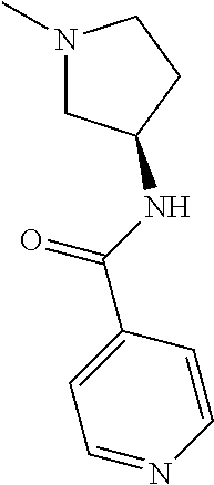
N1(C)CC(NC(=O)C2=CC=NC=C2)CC1
